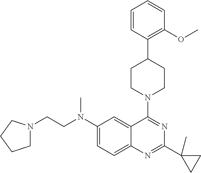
C(N(C1=CC=C2C(=C1)C(N1CCC(C3=C(OC)C=CC=C3)CC1)=NC(C1(C)CC1)=N2)C)CN1CCCC1
